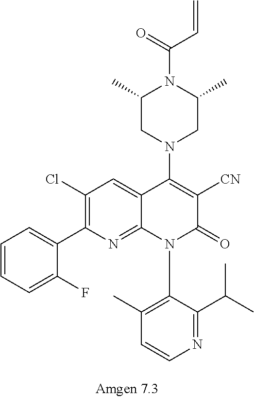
C1(C(C)C)=NC=CC(C)=C1N1C2=NC(C3=CC=CC=C3F)=C(Cl)C=C2C(N2CC(C)N(C(C=C)=O)C(C)C2)=C([CN])C1=O
